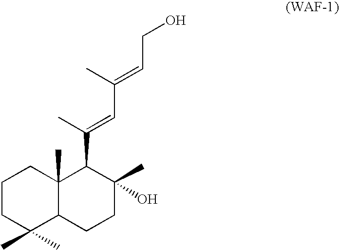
C1CC(C)(C)C2C(C)(C1)C(C(=CC(C)=CCO)C)C(O)(C)CC2
